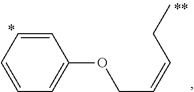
C1=CC=CC=C1OCC=CCC
